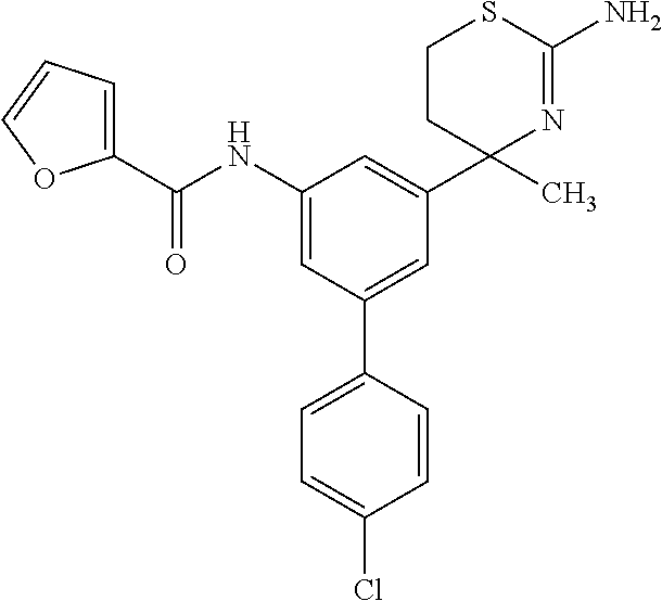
C1(NC(C2=CC=CO2)=O)=CC(C2=CC=C(Cl)C=C2)=CC(C2(C)N=C(N)SCC2)=C1
